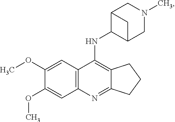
C12=C(NC3C4CN(C)CC3C4)C3=C(N=C1CCC2)C=C(OC)C(OC)=C3
